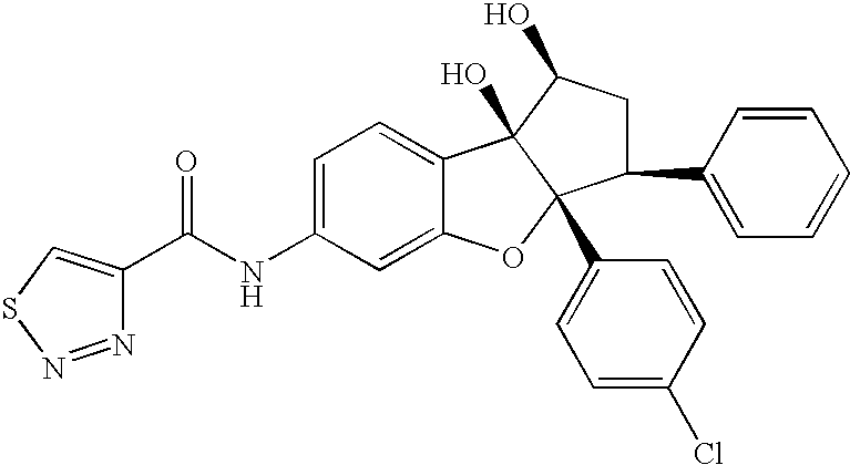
C1=C(NC(=O)C2=CSN=N2)C=C2C(=C1)C1(O)C(C3=CC=C(Cl)C=C3)(O2)C(C2=CC=CC=C2)CC1O
